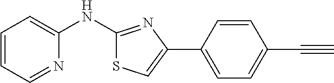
C1=CC=NC(NC2=NC(C3=CC=C(C#C)C=C3)=CS2)=C1
